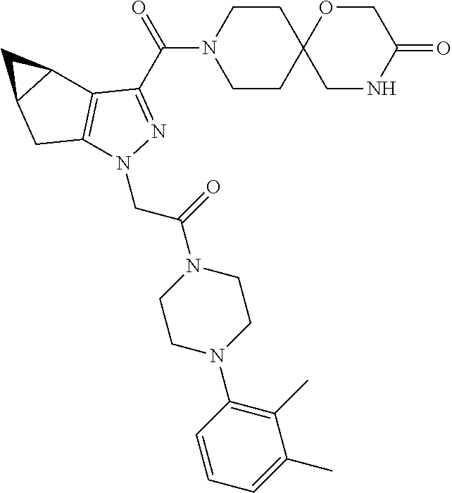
C1(C(=O)N2CCC3(CC2)CNC(=O)CO3)=NN(CC(=O)N2CCN(C3=C(C)C(C)=CC=C3)CC2)C2=C1C1C(C2)C1
